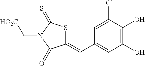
C1(=CC2=CC(O)=C(O)C(Cl)=C2)SC(=S)N(C[HO2C])C1=O
